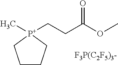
C1CC[P+](C)(CCC(OC)=O)C1
